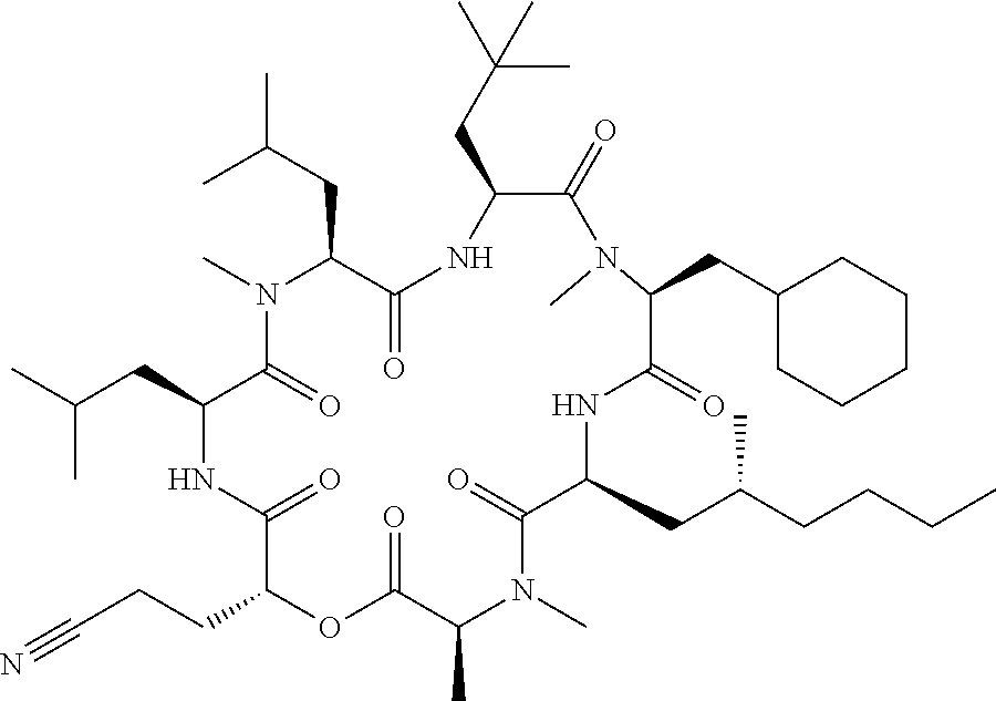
C1(CC(C)(C)C)C(=O)N(C)C(CC2CCCCC2)C(=O)NC(CC(CCCC)C)C(=O)N(C)C(C)C(=O)OC(CCC#N)C(=O)NC(CC(C)C)C(=O)N(C)C(CC(C)C)C(=O)N1
